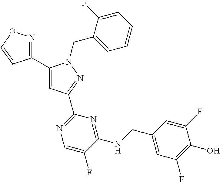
C1(C2=NOC=C2)=CC(C2=NC=C(F)C(NCC3=CC(F)=C(O)C(F)=C3)=N2)=NN1CC1=CC=CC=C1F
